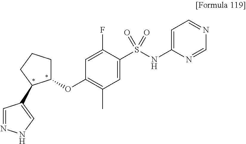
O(C1=C(C)C=C(S(NC2=CC=NC=N2)(=O)=O)C(F)=C1)C1CCCC1C1=CNN=C1
